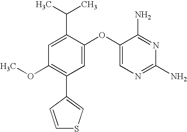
C1=C(C(C)C)C(OC2=CN=C(N)N=C2N)=CC(C2=CSC=C2)=C1OC
